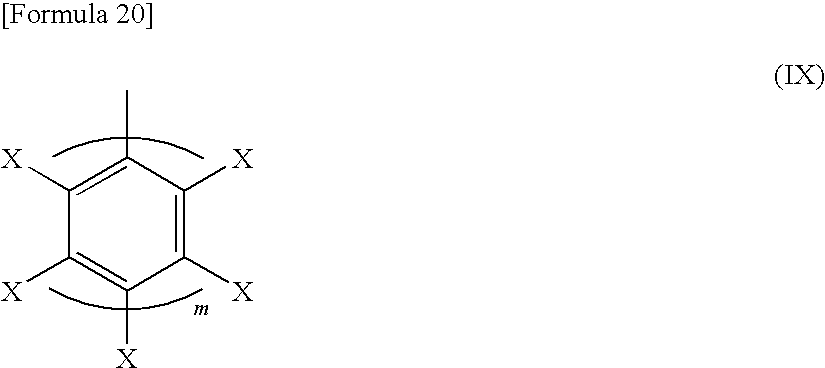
C1([X])=C([X])C(C)=C([X])C([X])=C1[X]
